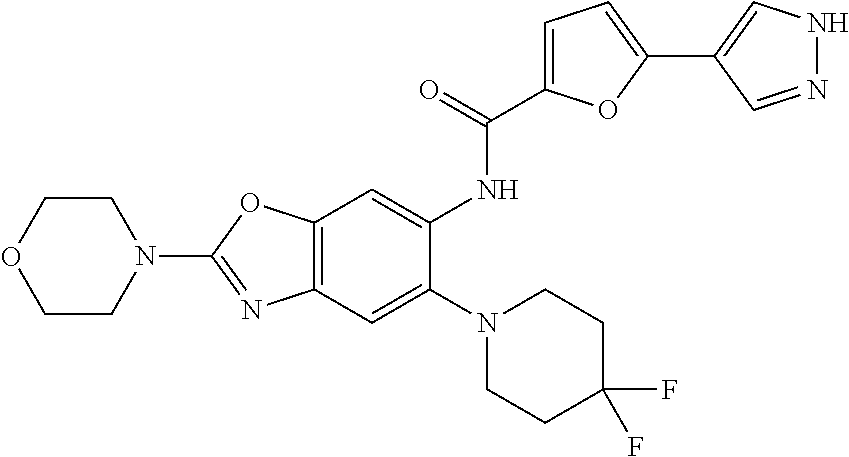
C12=C(C=C(N3CCC(F)(F)CC3)C(NC(C3=CC=C(C4=CNN=C4)O3)=O)=C1)N=C(N1CCOCC1)O2
